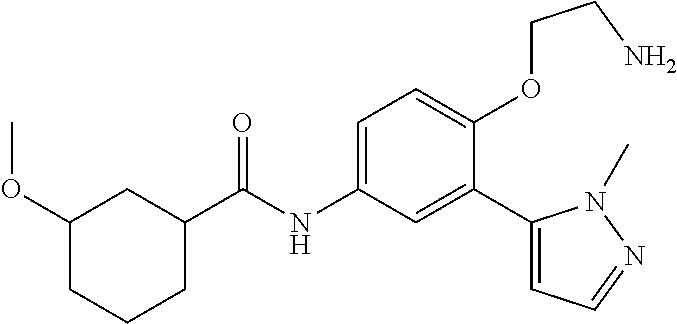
C1(OC)CCCC(C(=O)NC2=CC=C(OCCN)C(C3=CC=NN3C)=C2)C1
